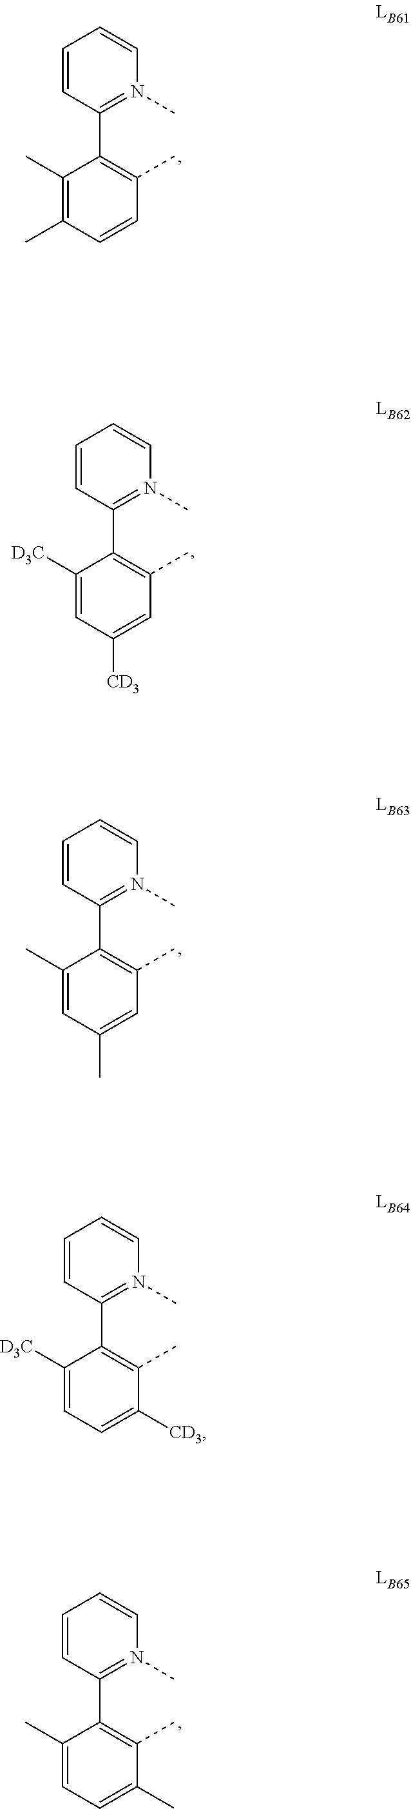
C1=CC(C2=C(C)C=CC(C)=C2C)=N(C)C=C1.C1=CC(C2=C(C)C=C(C)C=C2C)=N(C)C=C1.C1=CC(C2=C(C)C([CD3])=CC=C2[D3C])=N(C)C=C1.C1=CC(C2=C(C)C=C([CD3])C=C2[D3C])=N(C)C=C1.C1=CC(C2=C(C)C(C)=CC=C2C)=N(C)C=C1
